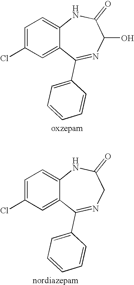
C1=C(Cl)C=C2C(=C1)NC(=O)C(O)N=C2C1=CC=CC=C1.C1=C(Cl)C=C2C(=C1)NC(=O)CN=C2C1=CC=CC=C1
